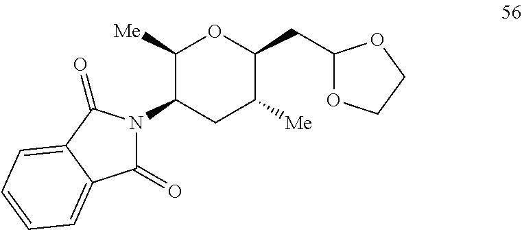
N1(C2C([Me])OC(CC3OCCO3)C([Me])C2)C(=O)C2=CC=CC=C2C1=O
